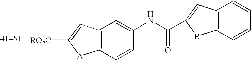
C12=C(C=CC=C1)BC(C(NC1=CC3=C(C=C1)[A]C([RO2C])=C3)=O)=C2
